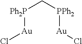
[PPh2]([Au]Cl)C[PPh2][Au]Cl
